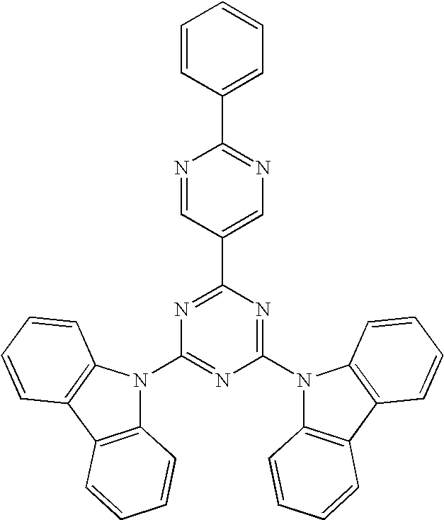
C1(N2C3=C(C4=C2C=CC=C4)C=CC=C3)=NC(N2C3=C(C4=C2C=CC=C4)C=CC=C3)=NC(C2=CN=C(C3=CC=CC=C3)N=C2)=N1
